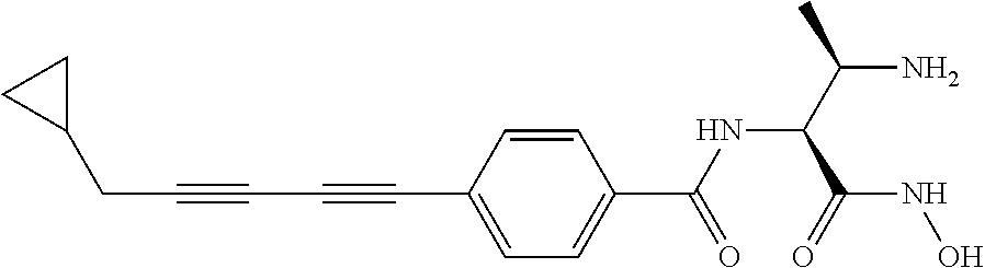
C(C#CC#CC1=CC=C(C(=O)NC(C(NO)=O)C(N)C)C=C1)C1CC1
